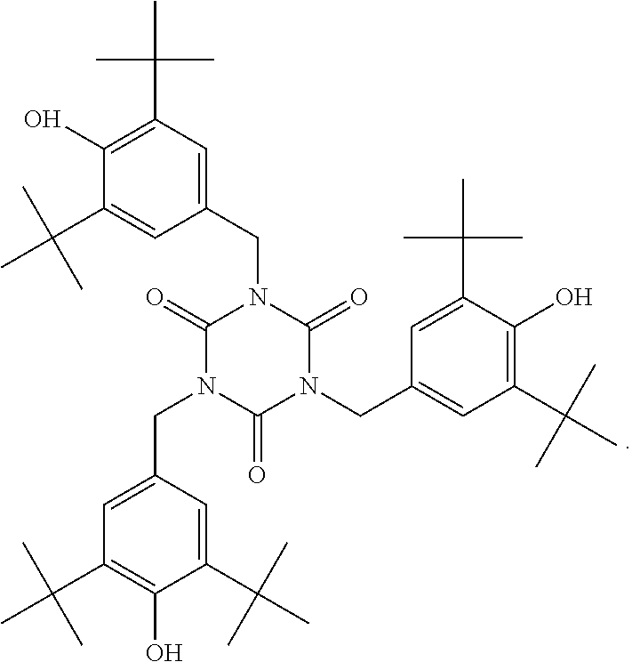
C1(CN2C(=O)N(CC3=CC(C(C)(C)C)=C(O)C(C(C)(C)C)=C3)C(=O)N(CC3=CC(C(C)(C)C)=C(O)C(C(C)(C)C)=C3)C2=O)=CC(C(C)(C)C)=C(O)C(C(C)(C)C)=C1
